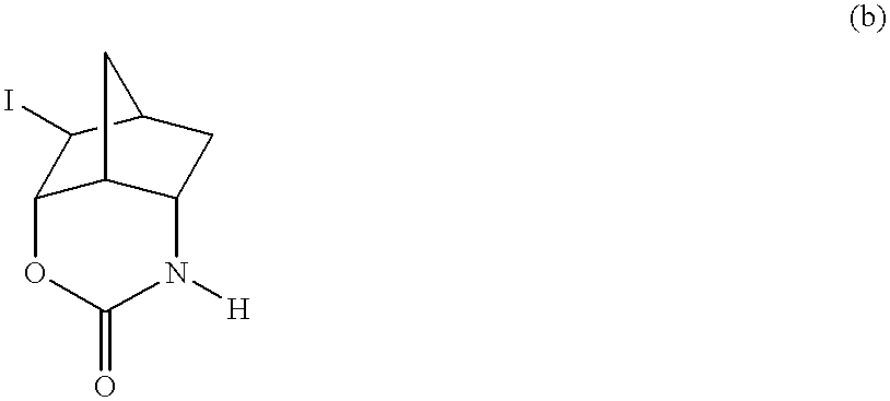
C12C3C(CC(C1I)C3)N([H])C(=O)O2
